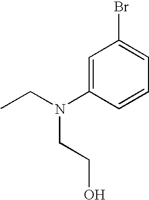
C1=C(N(CC)CCO)C=CC=C1Br
